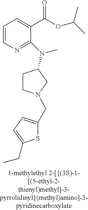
C1=CN=C(N(C)C2CCN(CC3=CC=C(CC)S3)C2)C(C(OC(C)C)=O)=C1
